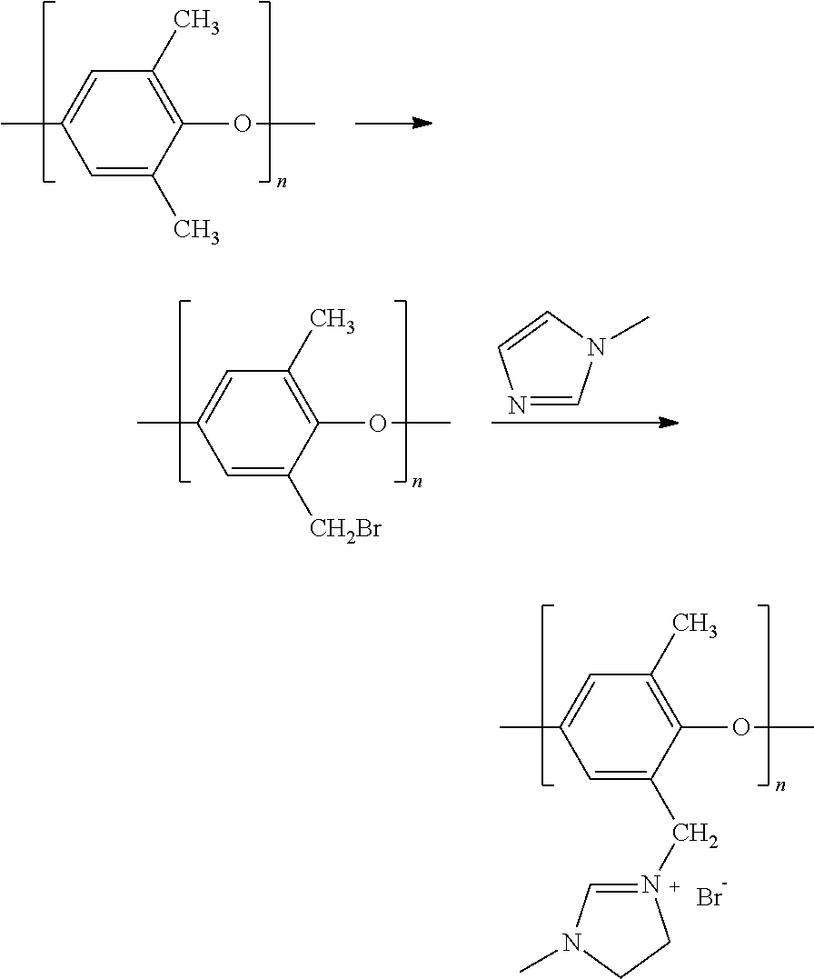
C1=C(C)C(OC)=C(C)C=C1C.C1=C([CH2Br])C(OC)=C(C)C=C1C.N1=CN(C)C=C1.C1=C(CN2=CN(C)CC2)C(OC)=C(C)C=C1C.Br
